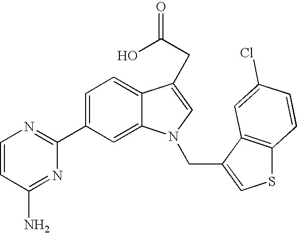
C1(C2=NC=CC(N)=N2)=CC=C2C(=C1)N(CC1=CSC3=C1C=C(Cl)C=C3)C=C2CC(O)=O
